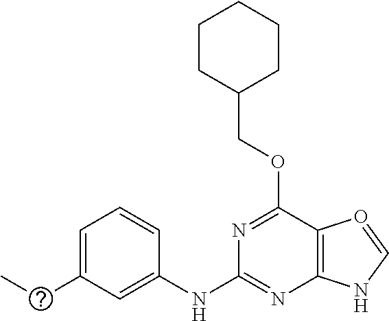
C1CC(COC2=NC(NC3=CC(CC)=CC=C3)=NC3=C2O=CN3)CCC1
